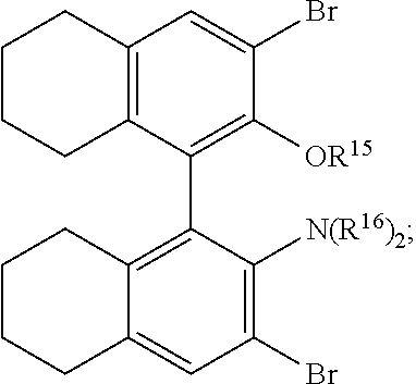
C12=C(C(C3=C4C(=CC(Br)=C3[N(R16)2])CCCC4)=C([OR15])C(Br)=C1)CCCC2
